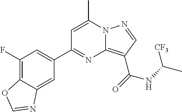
C1(F)=C2C(=CC(C3=NC4=C(C(NC(C)[CF3])=O)C=NN4C(C)=C3)=C1)N=CO2
